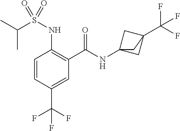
C1=CC(C(F)(F)F)=CC(C(=O)NC23CC(C(F)(F)F)(C2)C3)=C1NS(C(C)C)(=O)=O
